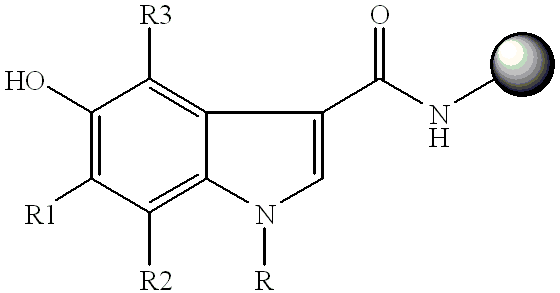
C1([R2])=C2C(=C([R3])C(O)=C1[R1])C(C(NC)=O)=CN2[R]
